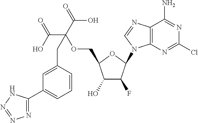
C1(O)C(F)C(N2C3=C(N=C2)C(N)=NC(Cl)=N3)OC1COC(C(O)=O)(C(=O)O)CC1=CC(C2=NN=NN2)=CC=C1
